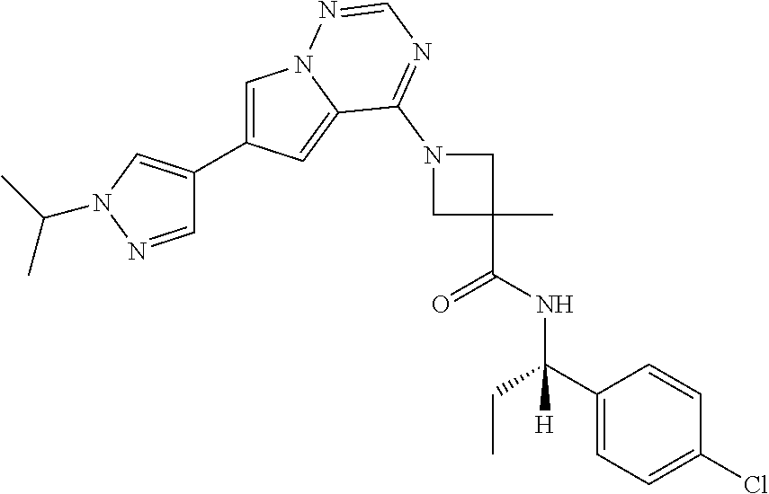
C1=NN(C(C)C)C=C1C1=CN2C(=C1)C(N1CC(C(=O)NC(C3=CC=C(Cl)C=C3)([H])CC)(C)C1)=NC=N2
